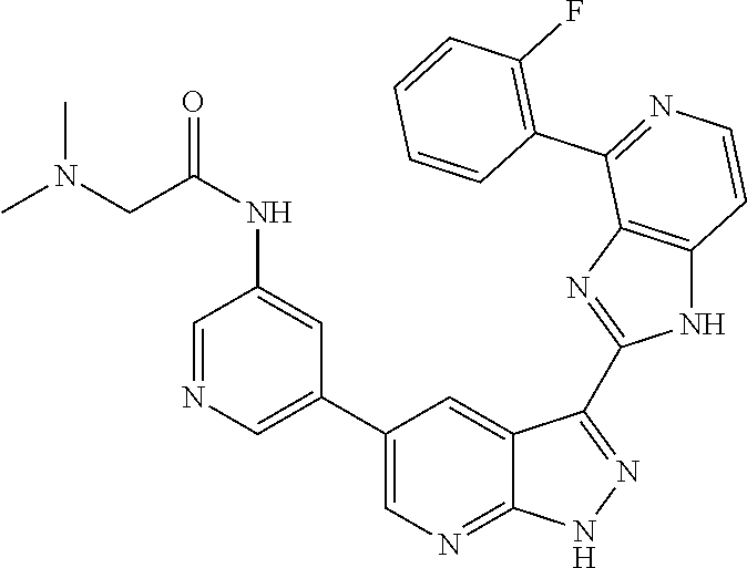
C1=NC=C(C2=CN=C3C(=C2)C(C2=NC4=C(N2)C=CN=C4C2=C(F)C=CC=C2)=NN3)C=C1NC(=O)CN(C)C
